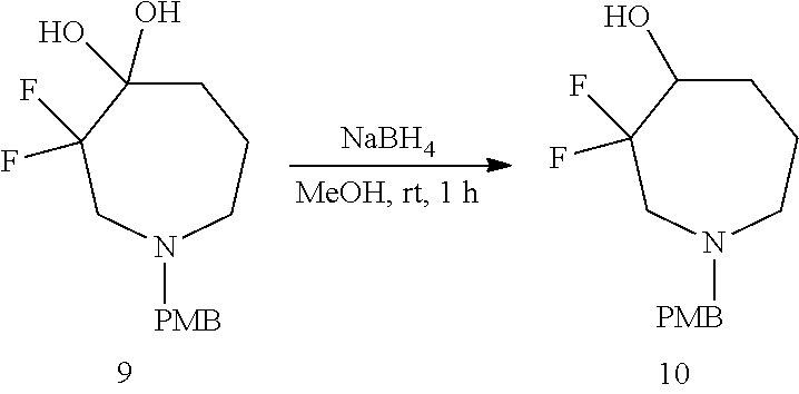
C1C(O)(O)C(F)(F)CN([PMB])CC1.C1C(O)C(F)(F)CN([PMB])CC1.[NaBH4]
